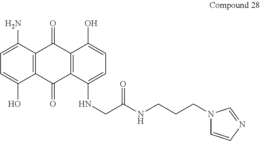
C1=C(N)C2=C(C(O)=C1)C(=O)C1=C(C2=O)C(O)=CC=C1NCC(=O)NCCCN1C=CN=C1
